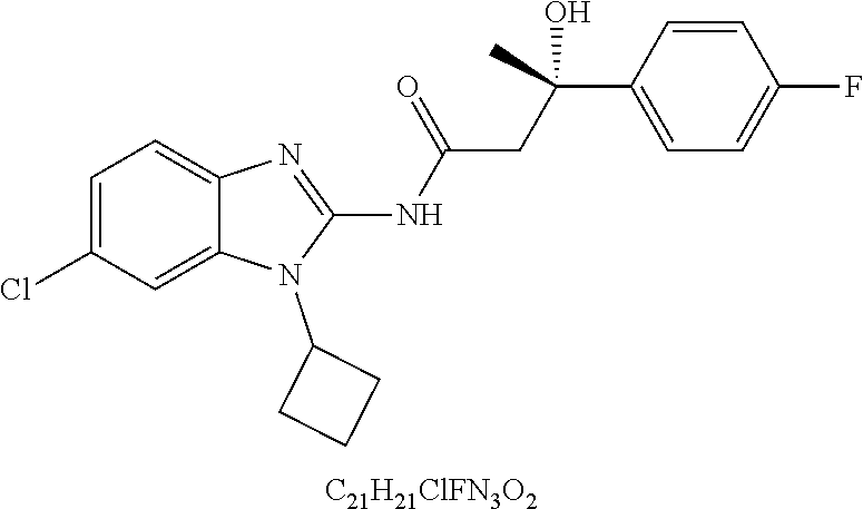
C1=C(Cl)C=C2C(=C1)N=C(NC(CC(C1=CC=C(F)C=C1)(O)C)=O)N2C1CCC1.[C21H21ClFN3O2]
